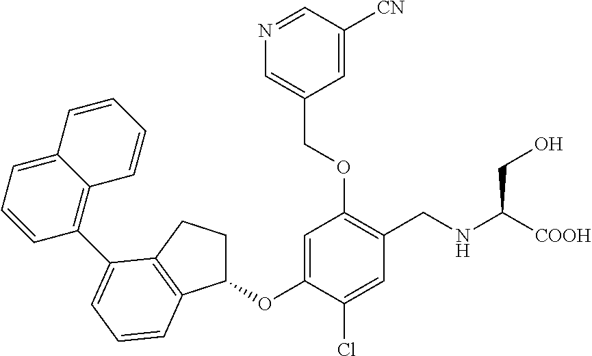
C1(OC2=CC(OCC3=CN=CC([CN])=C3)=C(CNC([COOH])CO)C=C2Cl)CCC2=C1C=CC=C2C1=C2C(=CC=C1)C=CC=C2
